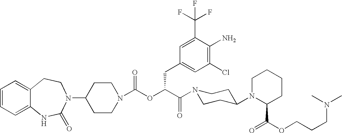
C1=CC=C2C(=C1)CCN(C1CCN(C(OC(C(N3CCC(N4C(C(=O)OCCCN(C)C)CCCC4)CC3)=O)CC3=CC(Cl)=C(N)C(C(F)(F)F)=C3)=O)CC1)C(=O)N2
